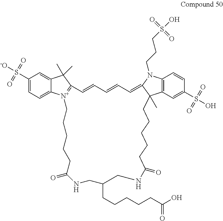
C1(S([-O])(=O)=O)=CC=C2C(=C1)C(C)(C)C1=[N+]2CCCCCC(=O)NCC(CCCCCC(O)=O)CNC(=O)CCCCCC2(C)C3=C(C=CC(S(O)(=O)=O)=C3)N(CCCS(O)(=O)=O)C2=CC=CC=C1
